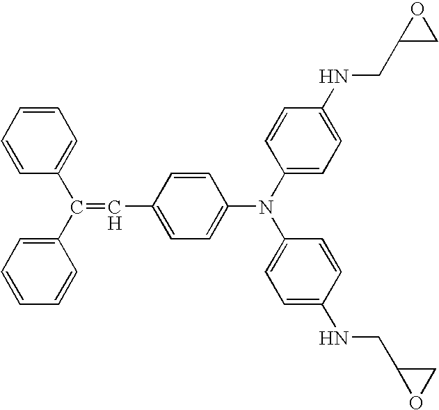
C1=CC(C(C2=CC=CC=C2)=CC2=CC=C(N(C3=CC=C(NCC4CO4)C=C3)C3=CC=C(NCC4OC4)C=C3)C=C2)=CC=C1
